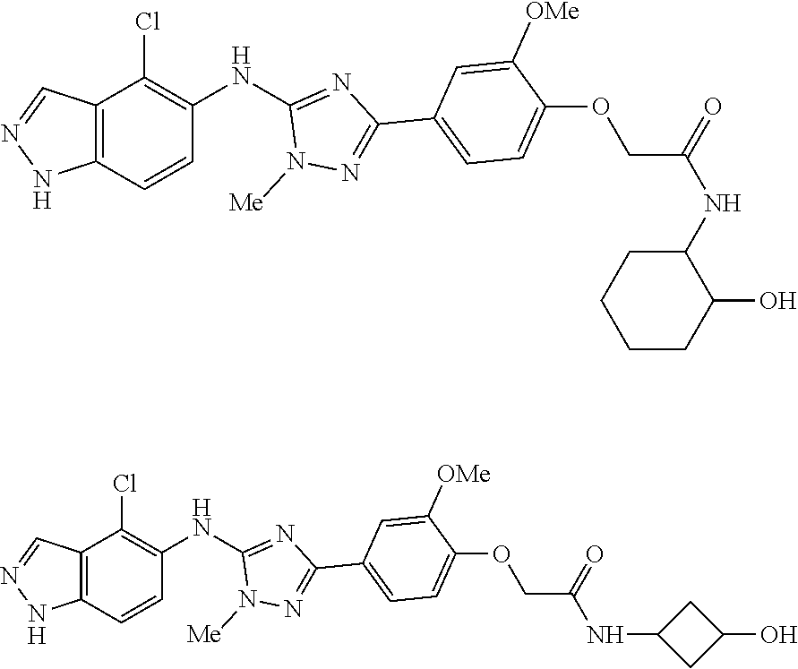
C12=C(C=CC(NC3=NC(C4=CC=C(OCC(=O)NC5CCCCC5O)C([OMe])=C4)=NN3[Me])=C1Cl)NN=C2.C12=C(C=CC(NC3=NC(C4=CC=C(OCC(=O)NC5CC(O)C5)C([OMe])=C4)=NN3[Me])=C1Cl)NN=C2
